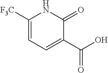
C1(C(O)=O)=CC=C([F3C])NC1=O
